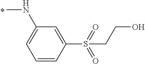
CNC1=CC=CC(S(=O)(=O)CCO)=C1
